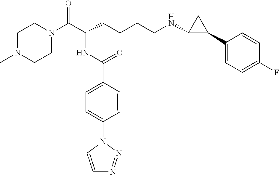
C1N(C)CCN(C(C(CCCCNC2C(C3=CC=C(F)C=C3)C2)NC(C2=CC=C(N3C=CN=N3)C=C2)=O)=O)C1
